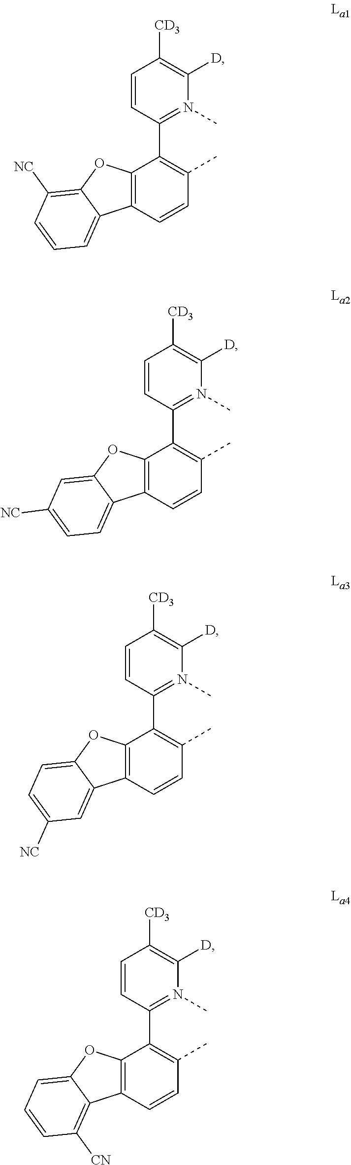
C1=CC(C2=C(C)C=CC3=C2OC2=C([NC])C=CC=C32)=N(C)C([D])=C1[CD3].C1=CC(C2=C(C)C=CC3=C2OC2=CC([NC])=CC=C32)=N(C)C([D])=C1[CD3].C1=CC(C2=C(C)C=CC3=C2OC2=CC=C([NC])C=C32)=N(C)C([D])=C1[CD3].C1=CC(C2=C(C)C=CC3=C2OC2=CC=CC([CN])=C32)=N(C)C([D])=C1[CD3]
